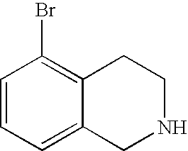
C1=CC=C2C(=C1Br)CCNC2
